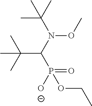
CC(N(C(P(=O)(OCC)[O-])C(C)(C)C)OC)(C)C
